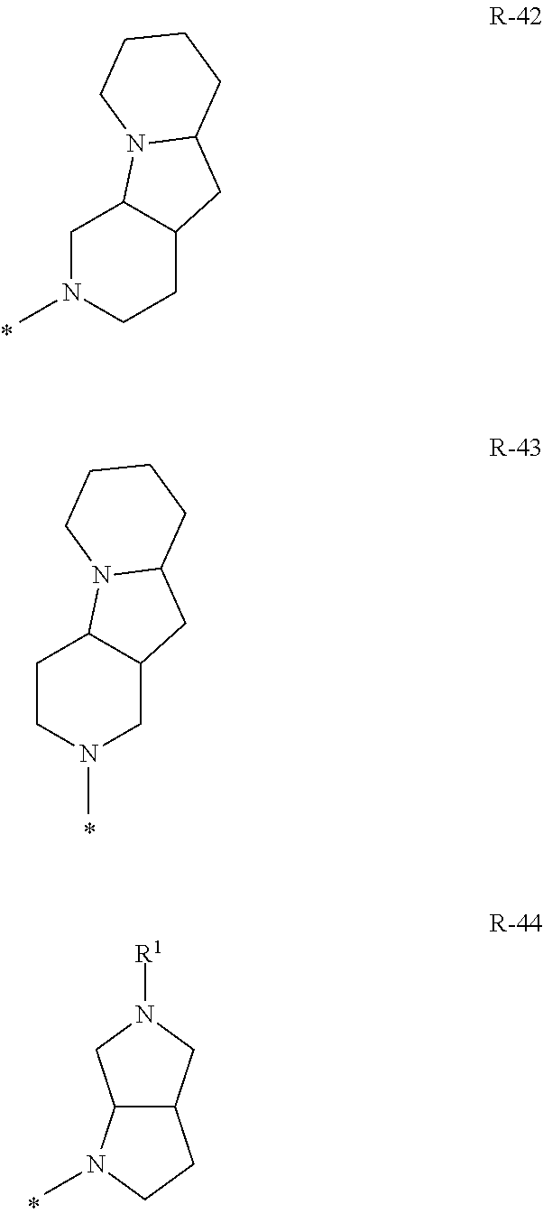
C1N(C)CCC2C1N1C(C2)CCCC1.C1CN(C)CC2C1N1C(C2)CCCC1.C12C(CN([R1])C1)CCN2C
